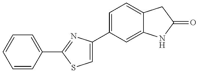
C1=C(C2=CC=C3C(=C2)NC(=O)C3)N=C(C2=CC=CC=C2)S1
